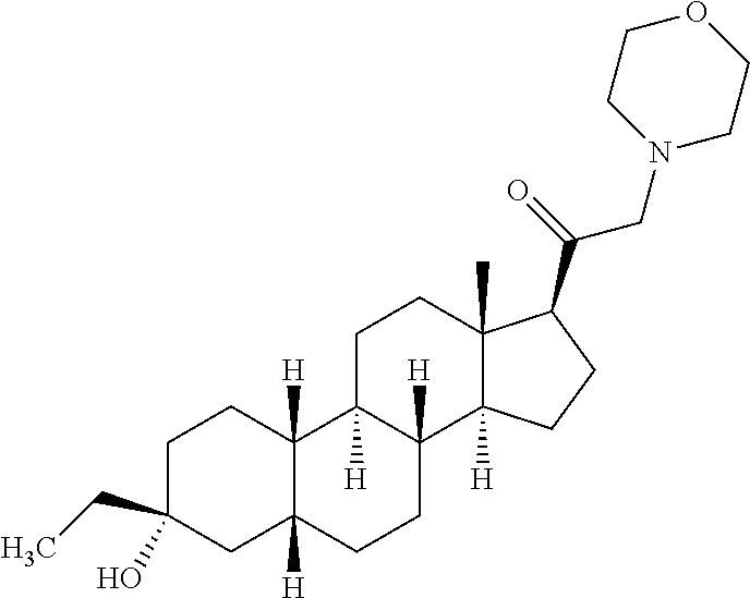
C1C(O)(CC)CC2([H])C([H])(C1)C1([H])C([H])(CC2)C2([H])C(C)(CC1)C(C(=O)CN1CCOCC1)CC2
